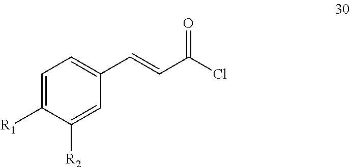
C1=C([R1])C([R2])=CC(C=CC(=O)Cl)=C1
